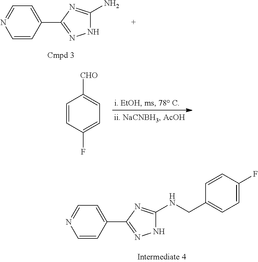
C1=CC(C2=NNC(N)=N2)=CC=N1.C1=CC(F)=CC=C1[CHO].C1=CC(C2=NNC(NCC3=CC=C(F)C=C3)=N2)=CC=N1
